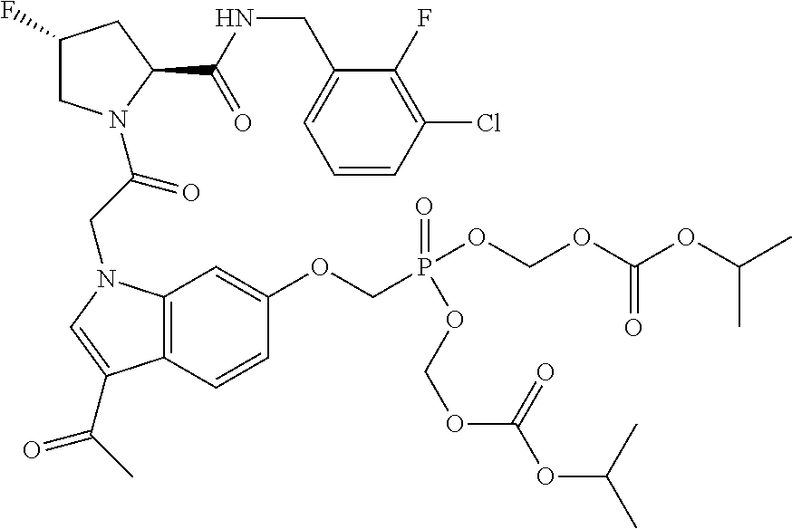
C1(F)CN(C(CN2C3=C(C=CC(OCP(OCOC(OC(C)C)=O)(=O)OCOC(OC(C)C)=O)=C3)C(C(C)=O)=C2)=O)C(C(NCC2=CC=CC(Cl)=C2F)=O)C1
